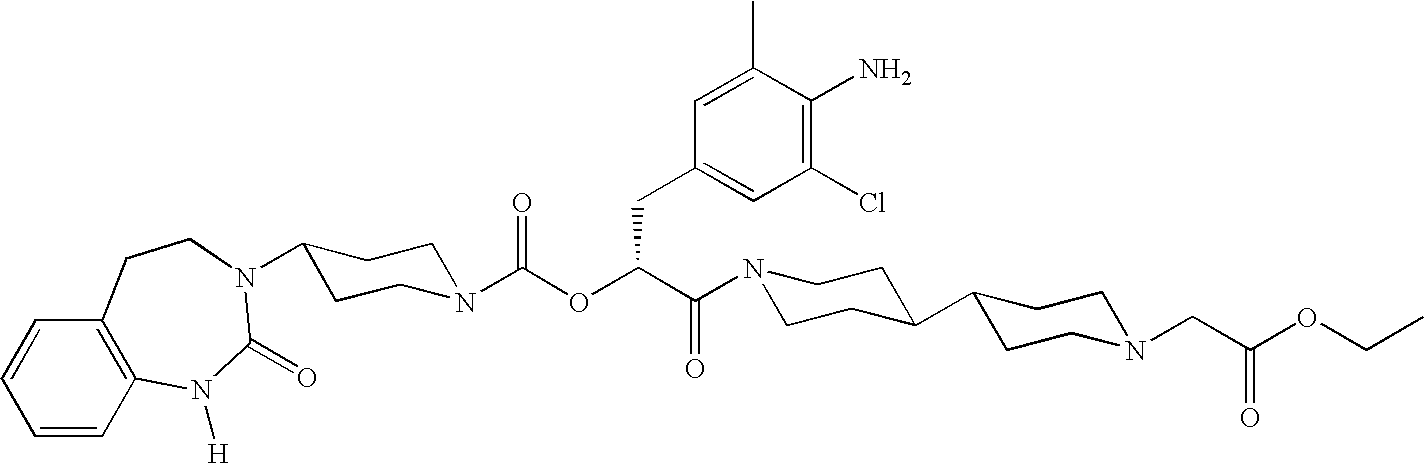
N1(C(C(OC(N2CCC(N3C(=O)N([H])C4=C(C=CC=C4)CC3)CC2)=O)CC2=CC(Cl)=C(N)C(C)=C2)=O)CCC(C2CCN(CC(OCC)=O)CC2)CC1
